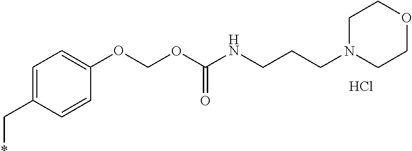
C1=C(C*)C=CC(OCOC(=O)NCCCN2CCOCC2)=C1.Cl
